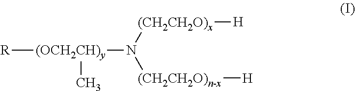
[(OCH2CH)y]([R])(N([(CH2CH2O)x][H])[(CH2CH2O)n-x][H])C
